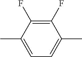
C1(F)=C(F)C(C)=CC=C1C
